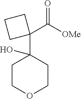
C1COCCC1(C1(C([OMe])=O)CCC1)O
